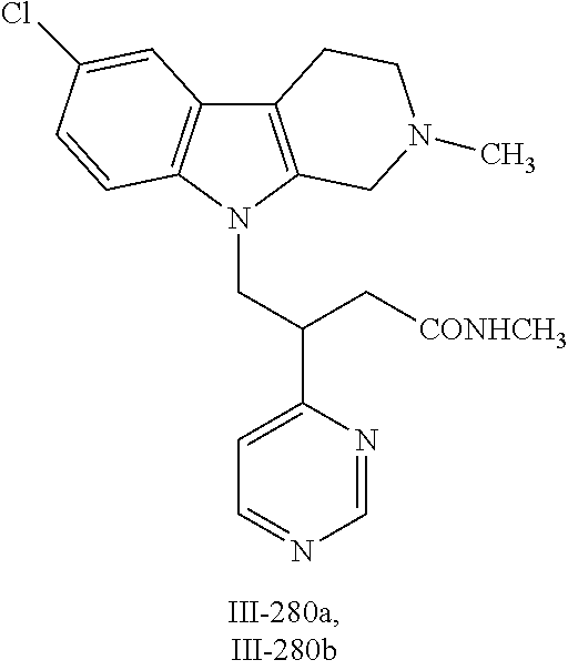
C12=C(N(CC(C3=CC=NC=N3)C[CONHCH3])C3=C1C=C(Cl)C=C3)CN(C)CC2
